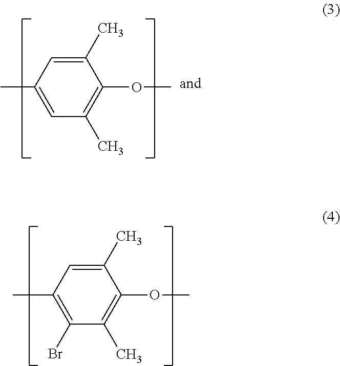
C1(C)=CC(C)=C(Br)C(C)=C1OC.C1(C)=CC(C)=CC(C)=C1OC
